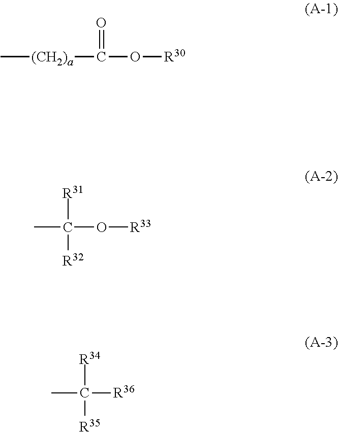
C[(CH2)a]C(O[R30])=O.CC(O[R33])([R31])[R32].CC([R36])([R34])[R35]
